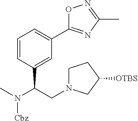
CN(C(CN1CCC([OTBS])C1)C1=CC(C2=NC(C)=NO2)=CC=C1)[Cbz]
